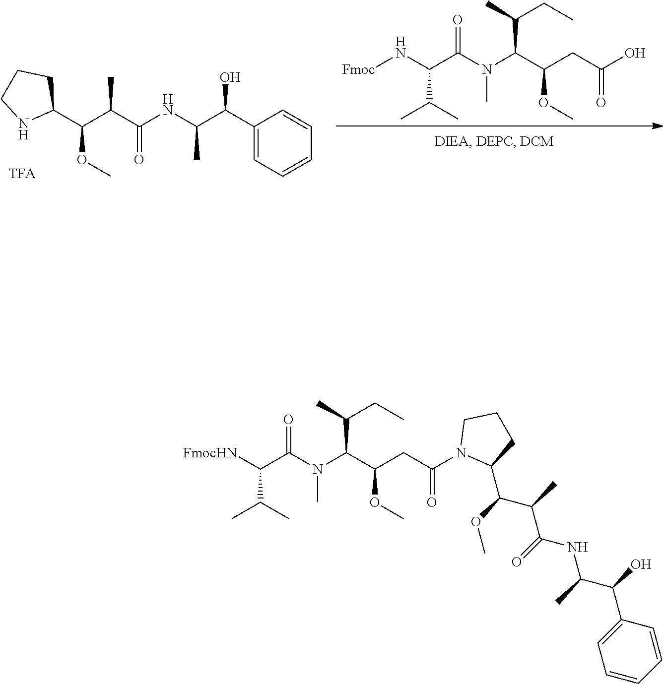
C1(C(C(NC(C(C(C2CCCN2)OC)C)=O)C)O)=CC=CC=C1.C(C(N(C(C(CC(=O)O)OC)C(CC)C)C)=O)(C(C)C)N[Fmoc].C(C(N(C(C(CC(=O)N1C(C(C(C(NC(C(C2=CC=CC=C2)O)C)=O)C)OC)CCC1)OC)C(CC)C)C)=O)(C(C)C)[FmocHN]
